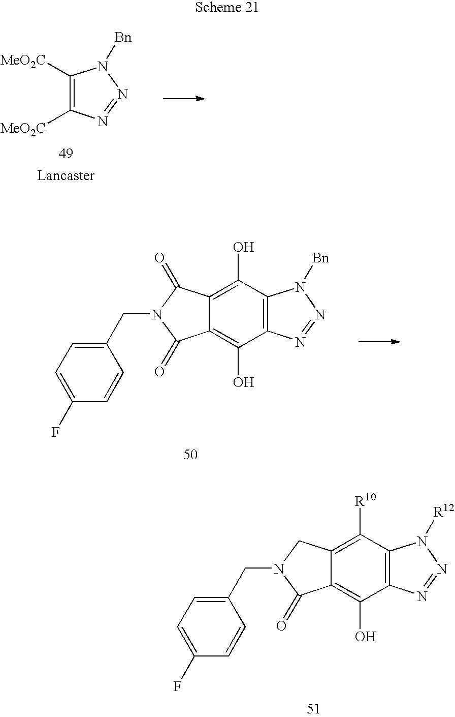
C1([MeO2C])=C([MeO2C])N=NN1[Bn].C1(CN2C(=O)C3=C(O)C4=C(C(O)=C3C2=O)N([Bn])N=N4)=CC=C(F)C=C1.C1(CN2C(=O)C3=C(O)C4=C(C([R10])=C3C2)N([R12])N=N4)=CC=C(F)C=C1
